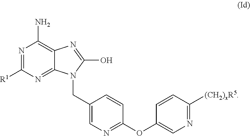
N1=C([R1])N=C2C(=C1N)N=C(O)N2CC1=CN=C(OC2=CN=C([(CH2)xR5])C=C2)C=C1
